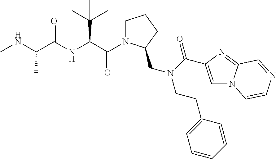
CNC(C(NC(C(=O)N1CCCC1CN(C(=O)C1=CN2C(=N1)C=NC=C2)CCC1=CC=CC=C1)C(C)(C)C)=O)C
